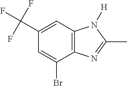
C12=C(C=C(C(F)(F)F)C=C1Br)N([H])C(C)=N2
